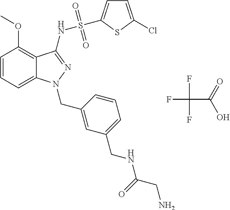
C1=CC=C2C(=C1OC)C(NS(=O)(=O)C1=CC=C(Cl)S1)=NN2CC1=CC(CNC(CN)=O)=CC=C1.FC(C(=O)O)(F)F
